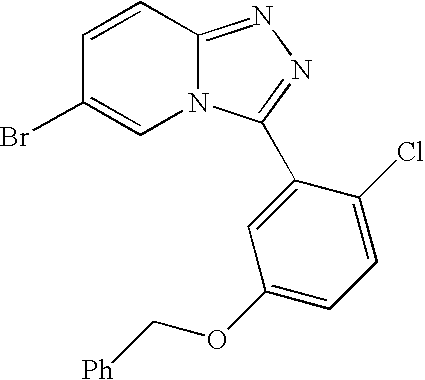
C1=CC2=NN=C(C3=CC(OC[Ph])=CC=C3Cl)N2C=C1Br
